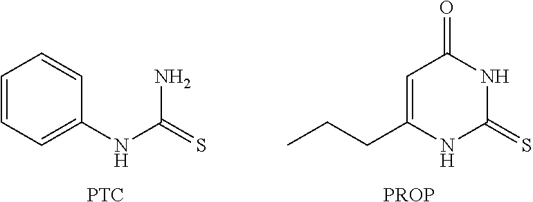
C1=CC=C(NC(=S)N)C=C1.[PTC].C1=C(CCC)NC(=S)NC1=O.[PROP]
